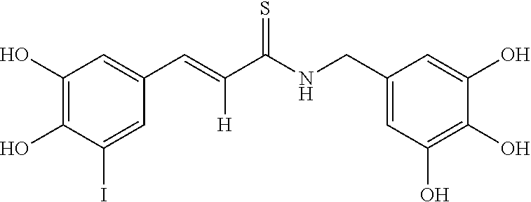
C1(O)=C(O)C(I)=CC(C=C(C(NCC2=CC(O)=C(O)C(O)=C2)=S)[H])=C1
